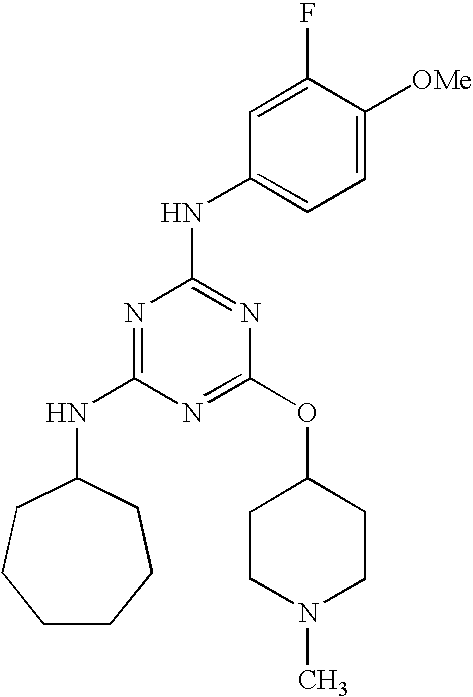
C1CCCC(NC2=NC(NC3=CC=C([OMe])C(F)=C3)=NC(OC3CCN(C)CC3)=N2)CC1
